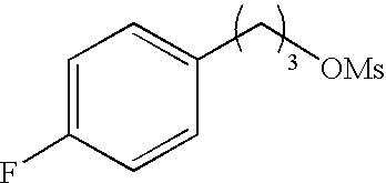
C1=C(F)C=CC(C[OMs])=C1
